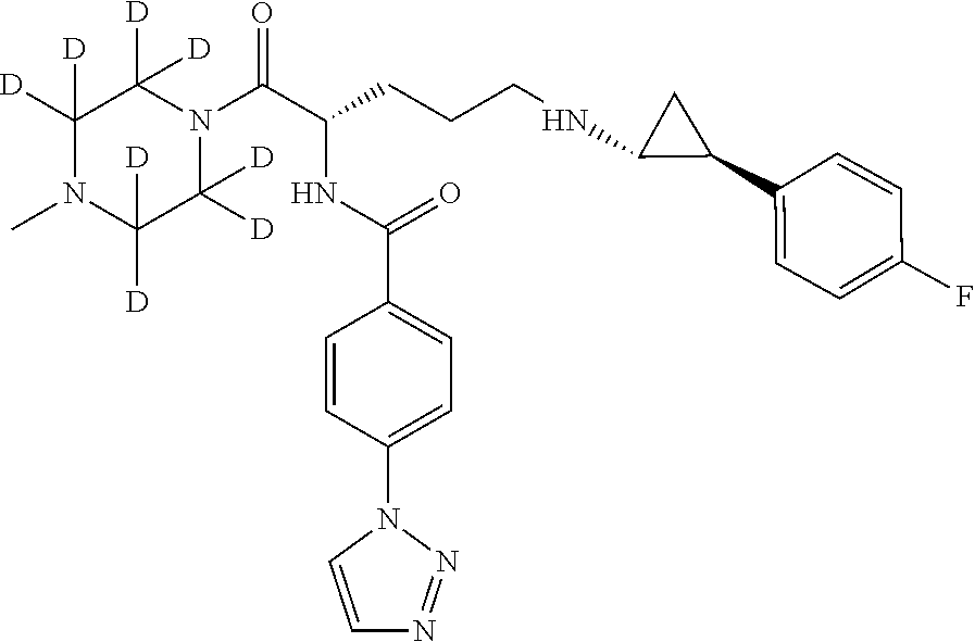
C1([D])([D])N(C)C([D])([D])C([D])([D])N(C(C(CCCNC2C(C3=CC=C(F)C=C3)C2)NC(C2=CC=C(N3C=CN=N3)C=C2)=O)=O)C1([D])[D]
